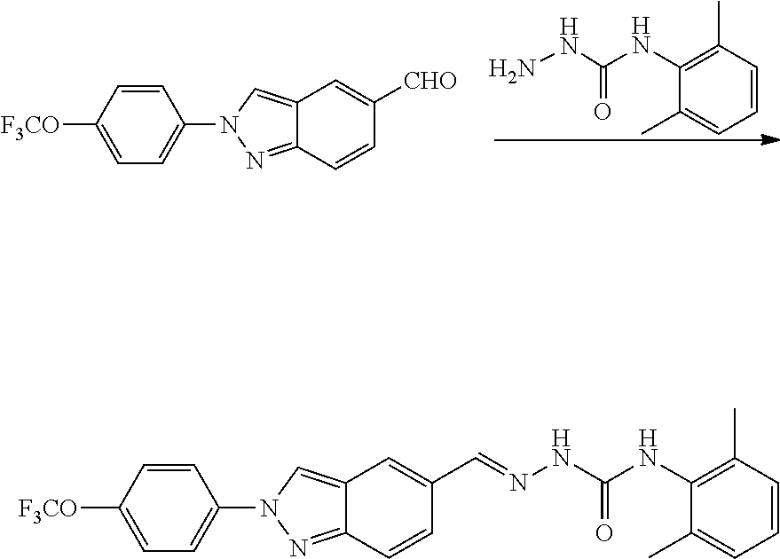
C12=NN(C3=CC=C([F3CO])C=C3)C=C1C=C([CHO])C=C2.C1=CC(C)=C(NC(NN)=O)C(C)=C1.C12=NN(C3=CC=C([F3CO])C=C3)C=C1C=C(C=NNC(NC1=C(C)C=CC=C1C)=O)C=C2
